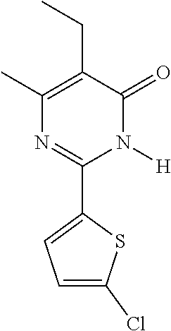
C1(C)=C(CC)C(=O)N([H])C(C2=CC=C(Cl)S2)=N1
